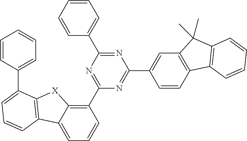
C1(C2=NC(C3=CC=CC=C3)=NC(C3=CC4=C(C=C3)C3=C(C4(C)C)C=CC=C3)=N2)=C2C(=CC=C1)C1=C([X]2)C(C2=CC=CC=C2)=CC=C1
